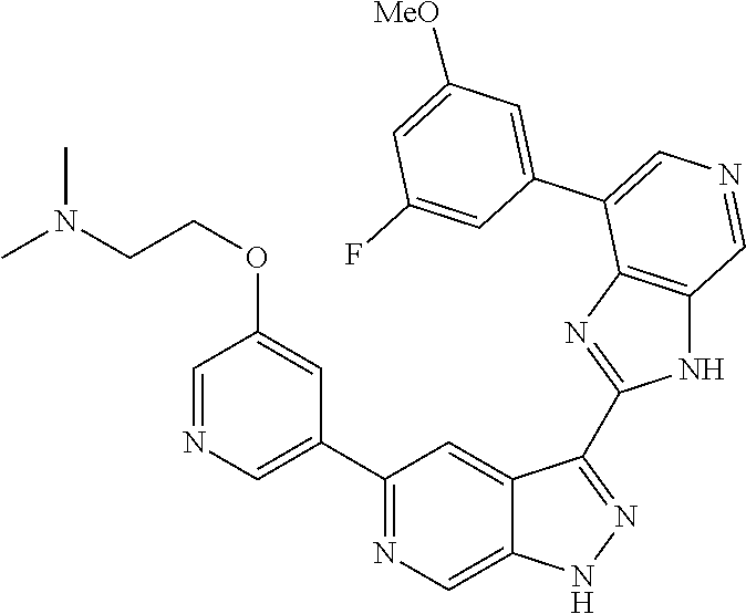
C1(C2=CN=CC(OCCN(C)C)=C2)=NC=C2C(=C1)C(C1=NC3=C(N1)C=NC=C3C1=CC([MeO])=CC(F)=C1)=NN2
